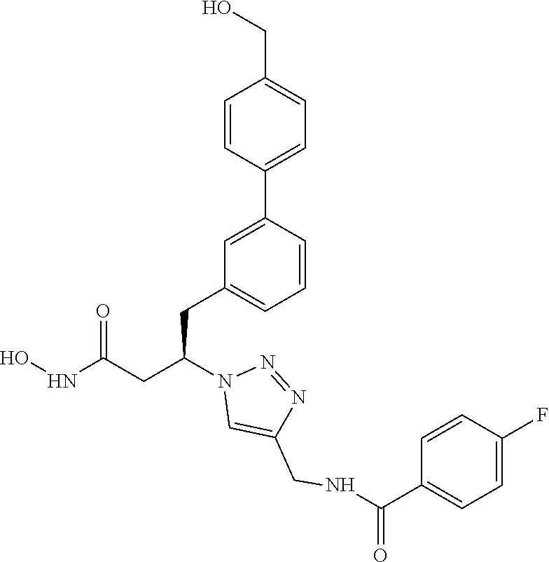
C1(CC(CC(NO)=O)N2C=C(CNC(C3=CC=C(F)C=C3)=O)N=N2)=CC=CC(C2=CC=C(CO)C=C2)=C1
